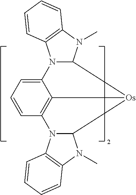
C12=CC=CC3=C1[Os](C1N2C2=C(N1C)C=CC=C2)C1N3C2=C(N1C)C=CC=C2
